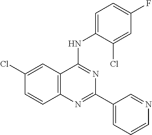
C12=C(C=C(Cl)C=C1)C(NC1=CC=C(F)C=C1Cl)=NC(C1=CC=CN=C1)=N2
